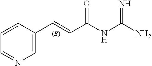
C1=C(C=CC(NC(N)=N)=O)C=CC=N1
